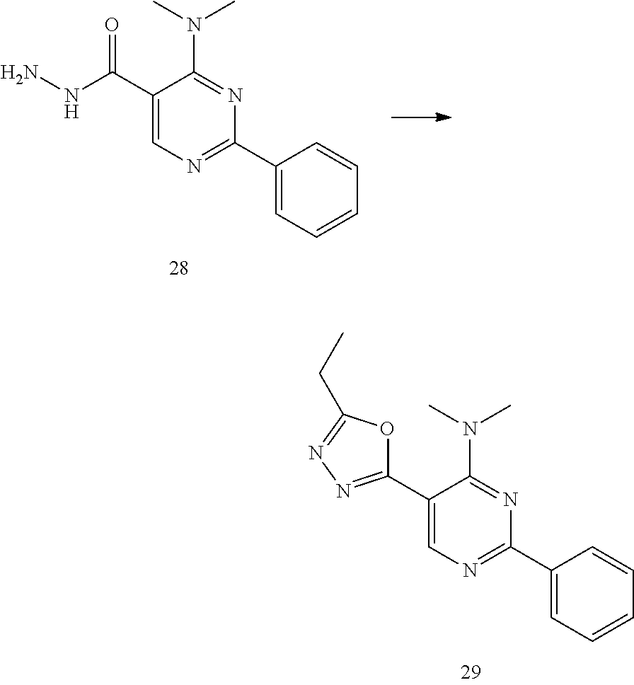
C1(C(NN)=O)=CN=C(C2=CC=CC=C2)N=C1N(C)C.C1(C2=NN=C(CC)O2)=CN=C(C2=CC=CC=C2)N=C1N(C)C
